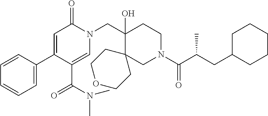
N1(CC2(O)CCN(C(=O)C(CC3CCCCC3)C)CC23CCOCC3)C(=O)C=C(C2=CC=CC=C2)C(C(=O)N(C)C)=C1
